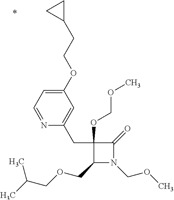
C1(CC2=CC(OCCC3CC3)=CC=N2)(OCOC)C(COCC(C)C)N(COC)C1=O
